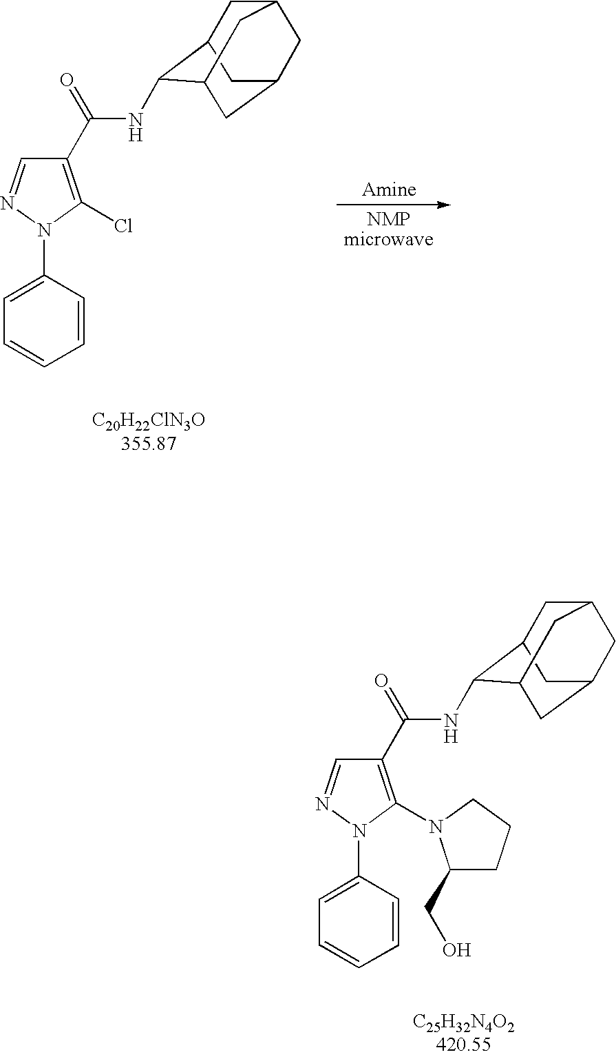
C1=C(N2N=CC(C(=O)NC3C4CC5CC(CC3C5)C4)=C2N2C(CO)CCC2)C=CC=C1.C1=C(N2N=CC(C(=O)NC3C4CC5CC(CC3C5)C4)=C2Cl)C=CC=C1
